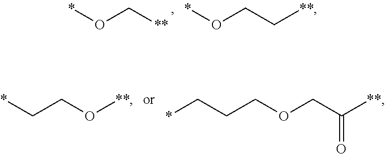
*OC[**].*OCC[**].*CCO[**].C(OCC([**])=O)CC*
